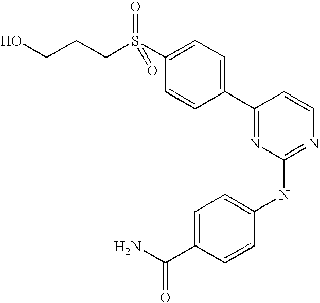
C(S(C1=CC=C(C2=NC(NC3=CC=C(C(N)=O)C=C3)=NC=C2)C=C1)(=O)=O)CCO
